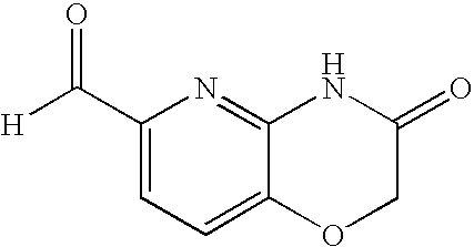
C1(C([H])=O)=CC=C2C(=N1)NC(=O)CO2
